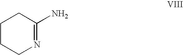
C1CCN=C(N)C1
